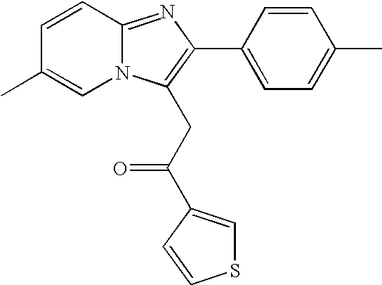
C12=NC(C3=CC=C(C)C=C3)=C(CC(=O)C3=CSC=C3)N1C=C(C)C=C2
